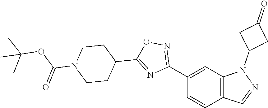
C1(C2=NOC(C3CCN(C(=O)OC(C)(C)C)CC3)=N2)=CC2=C(C=C1)C=NN2C1CC(=O)C1
